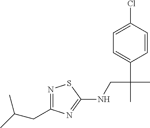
N1=C(CC(C)C)N=C(NCC(C)(C2=CC=C(Cl)C=C2)C)S1
